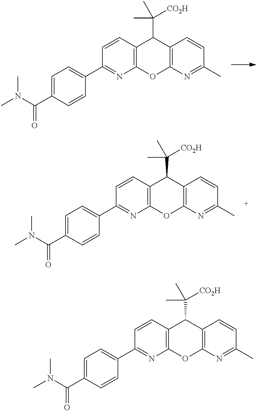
C1=C(C(N(C)C)=O)C=CC(C2=NC3=C(C=C2)C(C(C)([CO2H])C)C2=C(O3)N=C(C)C=C2)=C1.C1=C(C(N(C)C)=O)C=CC(C2=NC3=C(C=C2)C(C(C)([CO2H])C)C2=C(O3)N=C(C)C=C2)=C1.C1=C(C(N(C)C)=O)C=CC(C2=NC3=C(C=C2)C(C(C)([CO2H])C)C2=C(O3)N=C(C)C=C2)=C1
